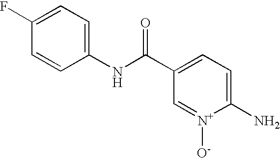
C1=CC(NC(C2=CC=C(N)[N+]([O-])=C2)=O)=CC=C1F
